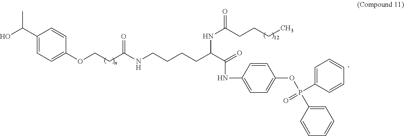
C1(C(O)C)=CC=C(OCCC(=O)NCCCCC(C(=O)NC2=CC=C(OP(C3=CC=CC=C3)(C3=CC=CC=C3)=O)C=C2)NC(=O)CCCC)C=C1
